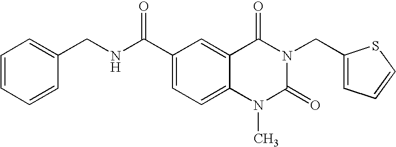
C1=CC=CC(CNC(C2=CC=C3C(=C2)C(=O)N(CC2=CC=CS2)C(=O)N3C)=O)=C1
